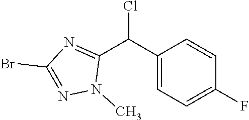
N1=C(Br)N=C(C(C2=CC=C(F)C=C2)Cl)N1C
